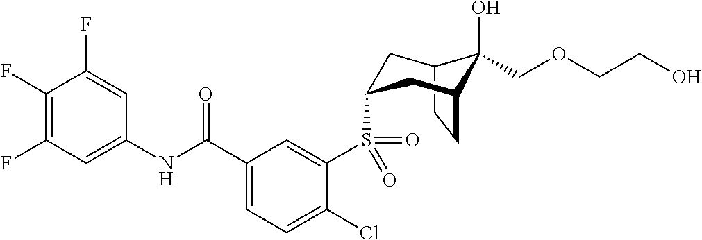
C12CCC(CC(S(C3=CC(C(NC4=CC(F)=C(F)C(F)=C4)=O)=CC=C3Cl)(=O)=O)C1)C2(O)COCCO
